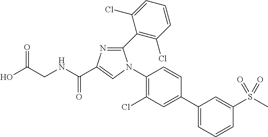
C1(N2C(C3=C(Cl)C=CC=C3Cl)=NC(C(NCC(O)=O)=O)=C2)=C(Cl)C=C(C2=CC=CC(S(C)(=O)=O)=C2)C=C1
